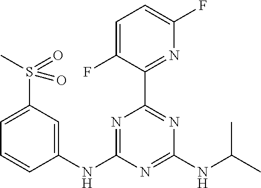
C1=C(S(=O)(C)=O)C=C(NC2=NC(C3=NC(F)=CC=C3F)=NC(NC(C)C)=N2)C=C1
